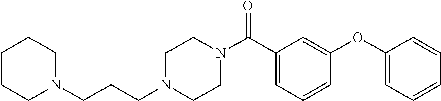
C(N1CCN(CCCN2CCCCC2)CC1)(=O)C1=CC=CC(OC2=CC=CC=C2)=C1
